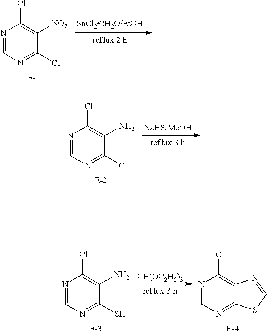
N1=CN=C(Cl)C([NO2])=C1Cl.N1=CN=C(Cl)C(N)=C1Cl.N1=CN=C(S)C(N)=C1Cl.[CH(OC2H5)3].N1=CN=C2C(=C1Cl)N=CS2
